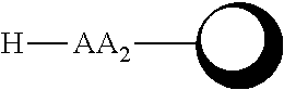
[AA2](C)[H]
